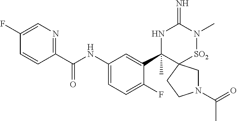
C1(F)=CN=C(C(NC2=CC=C(F)C(C3(C)NC(=N)N(C)[SO2]C34CN(C(=O)C)CC4)=C2)=O)C=C1
